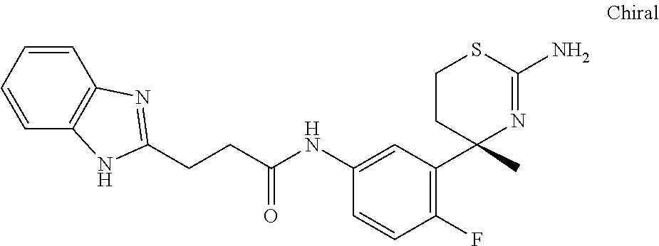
C1(CCC(NC2=CC(C3(C)N=C(N)SCC3)=C(F)C=C2)=O)=NC2=C(N1)C=CC=C2
